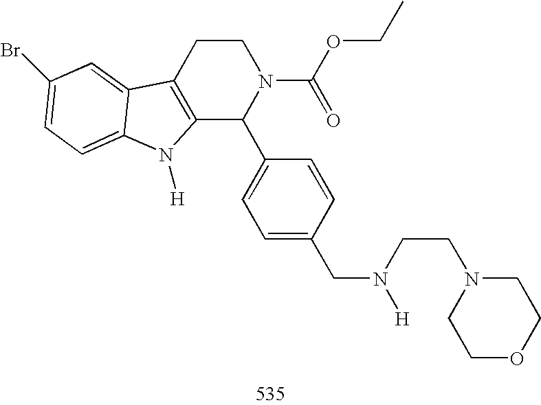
C12=C(CCN(C(OCC)=O)C1C1=CC=C(CN([H])CCN3CCOCC3)C=C1)C1=CC(Br)=CC=C1N2[H]
